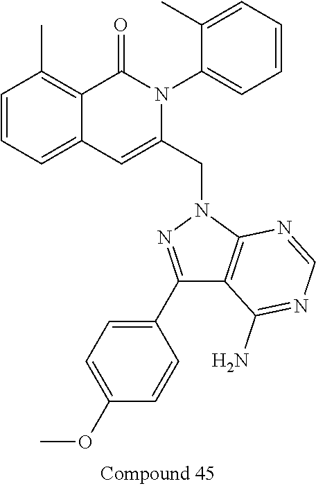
C1=CC=C2C(=C1C)C(=O)N(C1=CC=CC=C1C)C(CN1N=C(C3=CC=C(OC)C=C3)C3=C1N=CN=C3N)=C2
